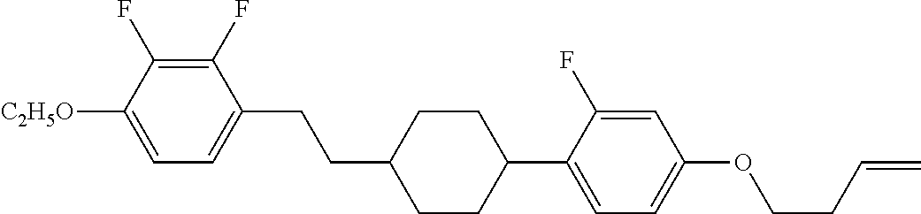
C1(F)=C(F)C([C2H5O])=CC=C1CCC1CCC(C2=CC=C(OCCC=C)C=C2F)CC1
